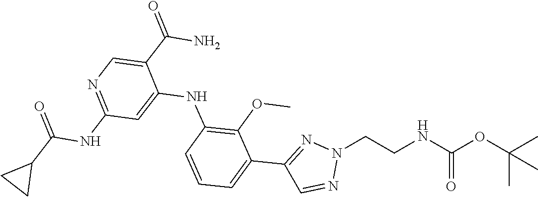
O(C(NCCN1N=C(C2=CC=CC(NC3=CC(NC(=O)C4CC4)=NC=C3C(N)=O)=C2OC)C=N1)=O)C(C)(C)C
